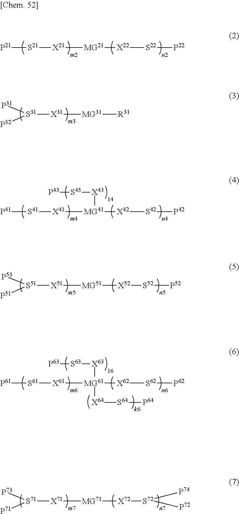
[P51][S51]([X51][MG51][X52][S52][P52])[P53].[P61][S61][X61][MG61]([X62][S62][P62])([X63][S63][P63])[X64][S64][P64].[P71][S71]([X71][MG71][X72][S72]([P74])[P72])[P73].[P21][S21][X21][MG21][X22][S22][P22].[P32][S31]([X31][MG31][R31])[P31].[P41][S41][X41][MG41]([X42][S42][P42])[X43][S43][P43]
